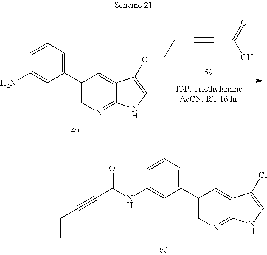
C1(C2=CC=CC(NC(C#CCC)=O)=C2)=CN=C2C(=C1)C(Cl)=CN2.C1(C2=CC=CC(N)=C2)=CN=C2C(=C1)C(Cl)=CN2.C(#CC(=O)O)CC
